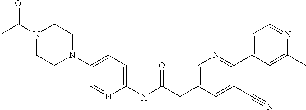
N1(C(C)=O)CCN(C2=CC=C(NC(CC3=CN=C(C4=CC=NC(C)=C4)C(C#N)=C3)=O)N=C2)CC1
